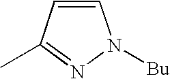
C1=CC(C)=NN1[Bu]
